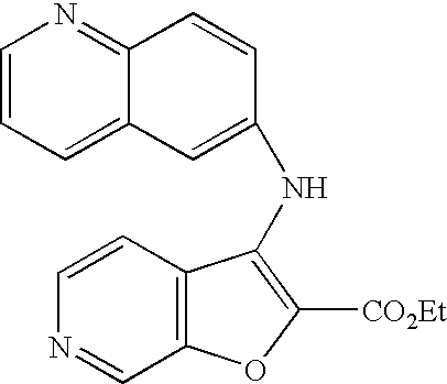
C1=CC2=C(C=N1)OC([CO2Et])=C2NC1=CC2=CC=CN=C2C=C1
